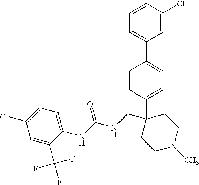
C1=C(C2(CNC(NC3=CC=C(Cl)C=C3C(F)(F)F)=O)CCN(C)CC2)C=CC(C2=CC=CC(Cl)=C2)=C1
